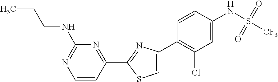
C1=CC(C2=NC(C3=C(Cl)C=C(NS([CF3])(=O)=O)C=C3)=CS2)=NC(NCCC)=N1
